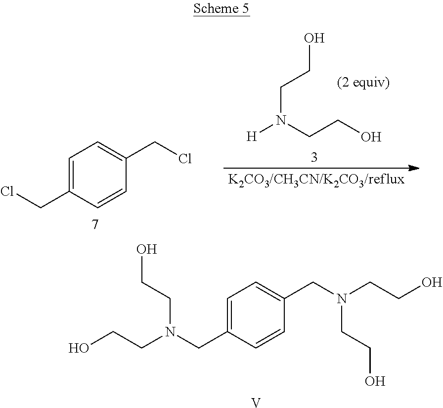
OCCN([H])CCO.C1(CCl)=CC=C(CCl)C=C1.[V].C1(CN(CCO)CCO)=CC=C(CN(CCO)CCO)C=C1
